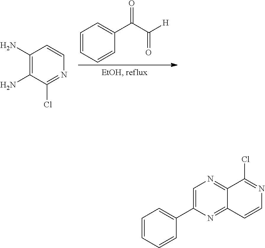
C1=CC=CC(C(C([H])=O)=O)=C1.C1(N)=C(N)C(Cl)=NC=C1.C1=C(C2=CC=CC=C2)N=C2C(=N1)C(Cl)=NC=C2
